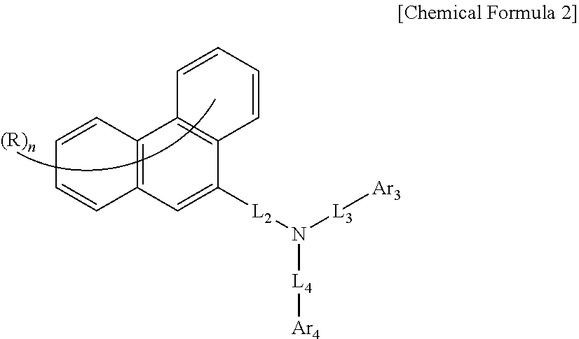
C1=CC2=C(C=C1)C=C([L2]N([L3][Ar3])[L4][Ar4])C1=C2C=CC=C1
